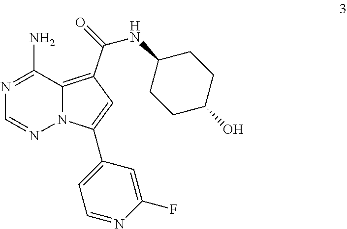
N1=C(N)C2=C(C(=O)NC3CCC(O)CC3)C=C(C3=CC=NC(F)=C3)N2N=C1
